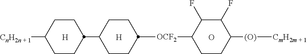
[H].O.C1CC([OCF2]C2CCC([(O)][CmH2m + 1])C(F)C2F)CCC1C1CCC([CnH2n + 1])CC1.[H]
